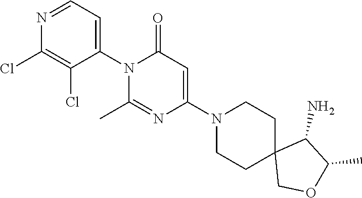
C1(N2C(C)=NC(N3CCC4(CC3)COC(C)C4N)=CC2=O)=CC=NC(Cl)=C1Cl
